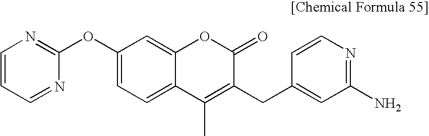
C1(OC2=NC=CC=N2)=CC=C2C(=C1)OC(=O)C(CC1=CC(N)=NC=C1)=C2C
